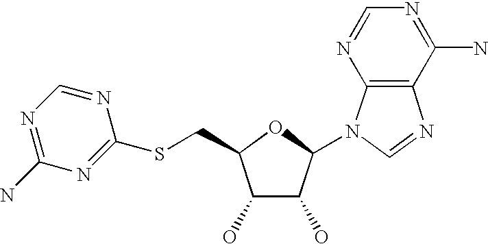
C1(O)C(O)C(N2C3=C(N=C2)C(N)=NC=N3)OC1CSC1=NC(N)=NC=N1
